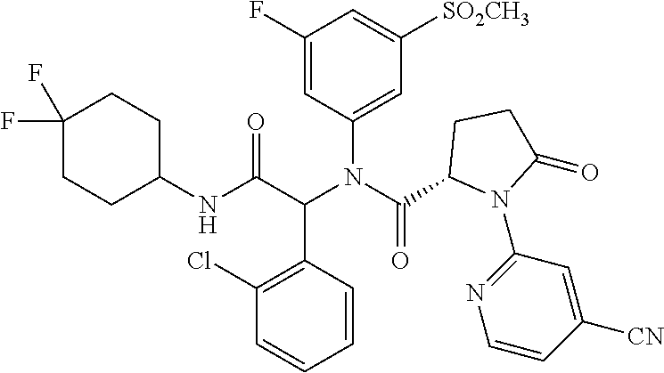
C1(NC(C(N(C(=O)C2N(C3=NC=CC([CN])=C3)C(=O)CC2)C2=CC([SO2CH3])=CC(F)=C2)C2=C(Cl)C=CC=C2)=O)CCC(F)(F)CC1
